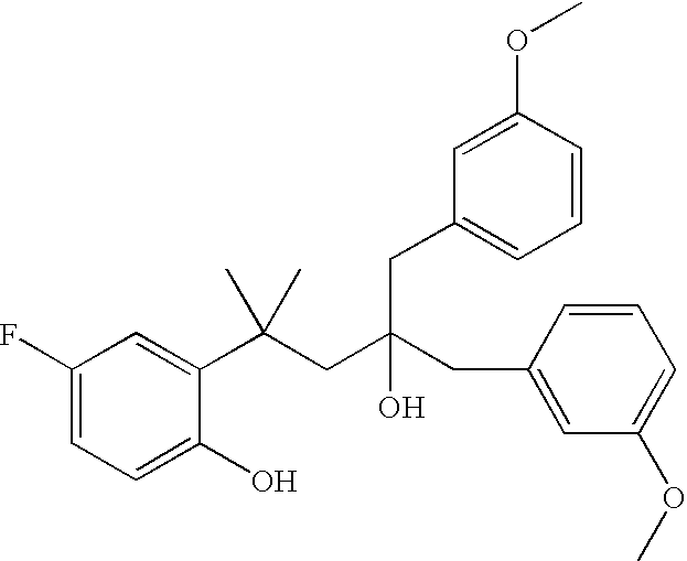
C1(F)=CC=C(O)C(C(CC(CC2=CC(OC)=CC=C2)(O)CC2=CC=CC(OC)=C2)(C)C)=C1
